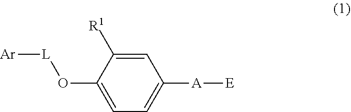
C1=C([R1])C(O[L][Ar])=CC=C1[A][E]
